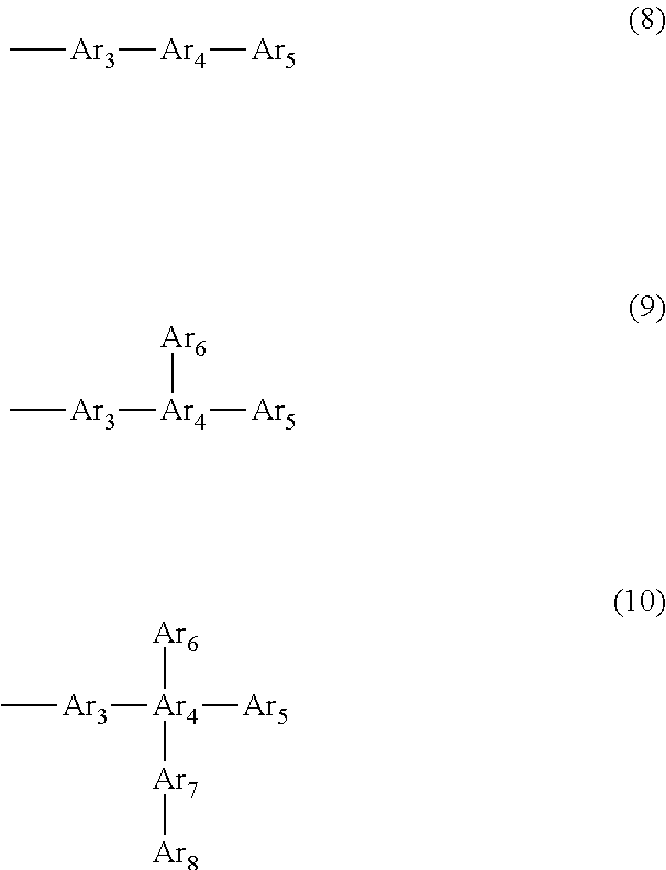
C[Ar3][Ar4][Ar5].C[Ar3][Ar4]([Ar5])[Ar6].C[Ar3][Ar4]([Ar5])([Ar6])[Ar7][Ar8]
